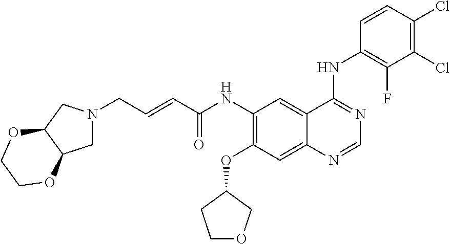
C1(NC(=O)C=CCN2CC3C(C2)OCCO3)=C(OC2COCC2)C=C2C(=C1)C(NC1=C(F)C(Cl)=C(Cl)C=C1)=NC=N2
